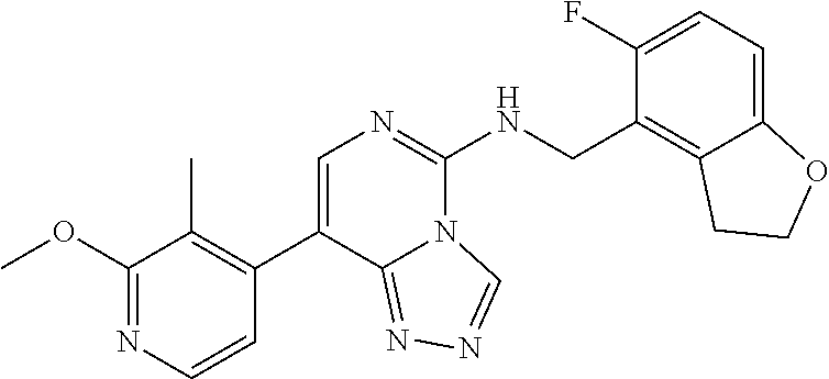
C1(C2=CN=C(NCC3=C4C(=CC=C3F)OCC4)N3C2=NN=C3)=C(C)C(OC)=NC=C1
